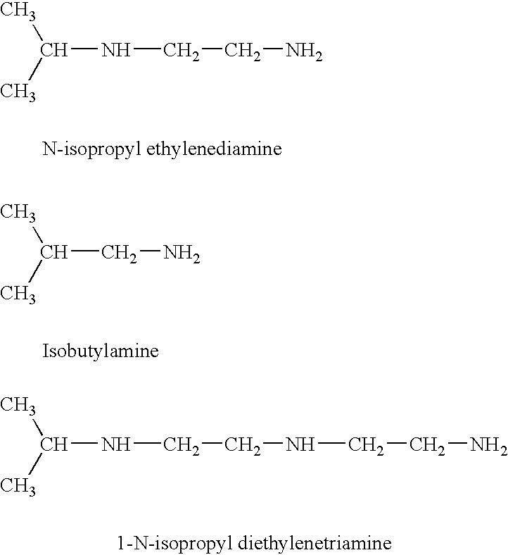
CC(C)NCCN.CC(C)CN.CC(C)NCCNCCN
